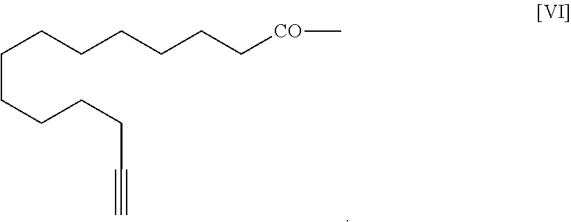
C(CCCCC#C)CCCCCC[CO]C
